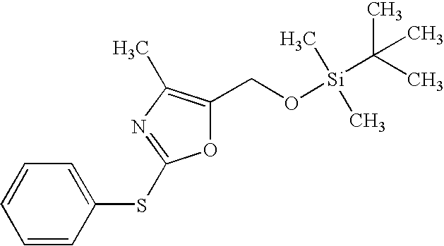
C1=CC(SC2=NC(C)=C(CO[Si](C)(C)C(C)(C)C)O2)=CC=C1
